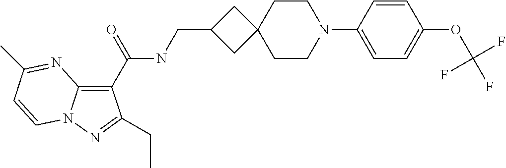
C1(C(NCC2CC3(C2)CCN(C2=CC=C(OC(F)(F)F)C=C2)CC3)=O)=C2N(N=C1CC)C=CC(C)=N2
